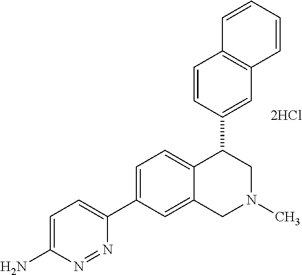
C1=CC(C2C3=CC=C(C4=CC=C(N)N=N4)C=C3CN(C)C2)=CC2=C1C=CC=C2
